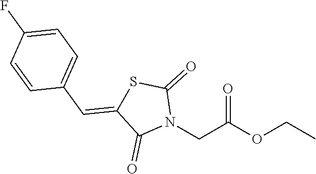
N1(CC(OCC)=O)C(=O)SC(=CC2=CC=C(F)C=C2)C1=O
